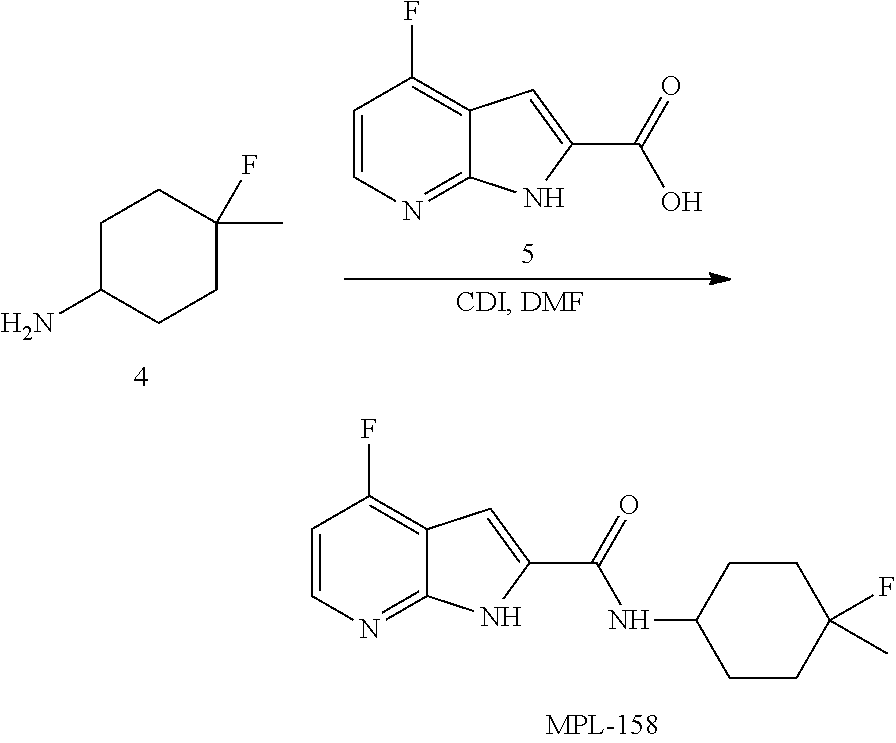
C1=CN=C2C(=C1F)C=C(C(=O)NC1CCC(F)(C)CC1)N2.C1C(N)CCC(C)(F)C1.C1=CN=C2C(=C1F)C=C(C(=O)O)N2
